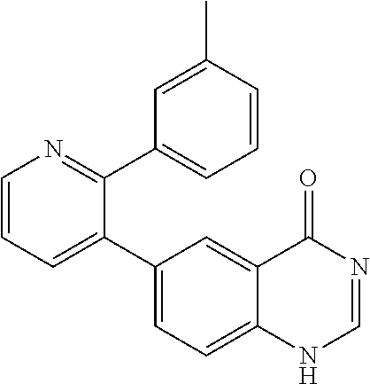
C1=CN=C(C2=CC=CC(C)=C2)C(C2=CC=C3C(=C2)C(=O)N=CN3)=C1
